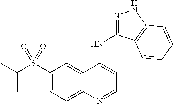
C1(S(C(C)C)(=O)=O)=CC=C2C(=C1)C(NC1=NNC3=C1C=CC=C3)=CC=N2
